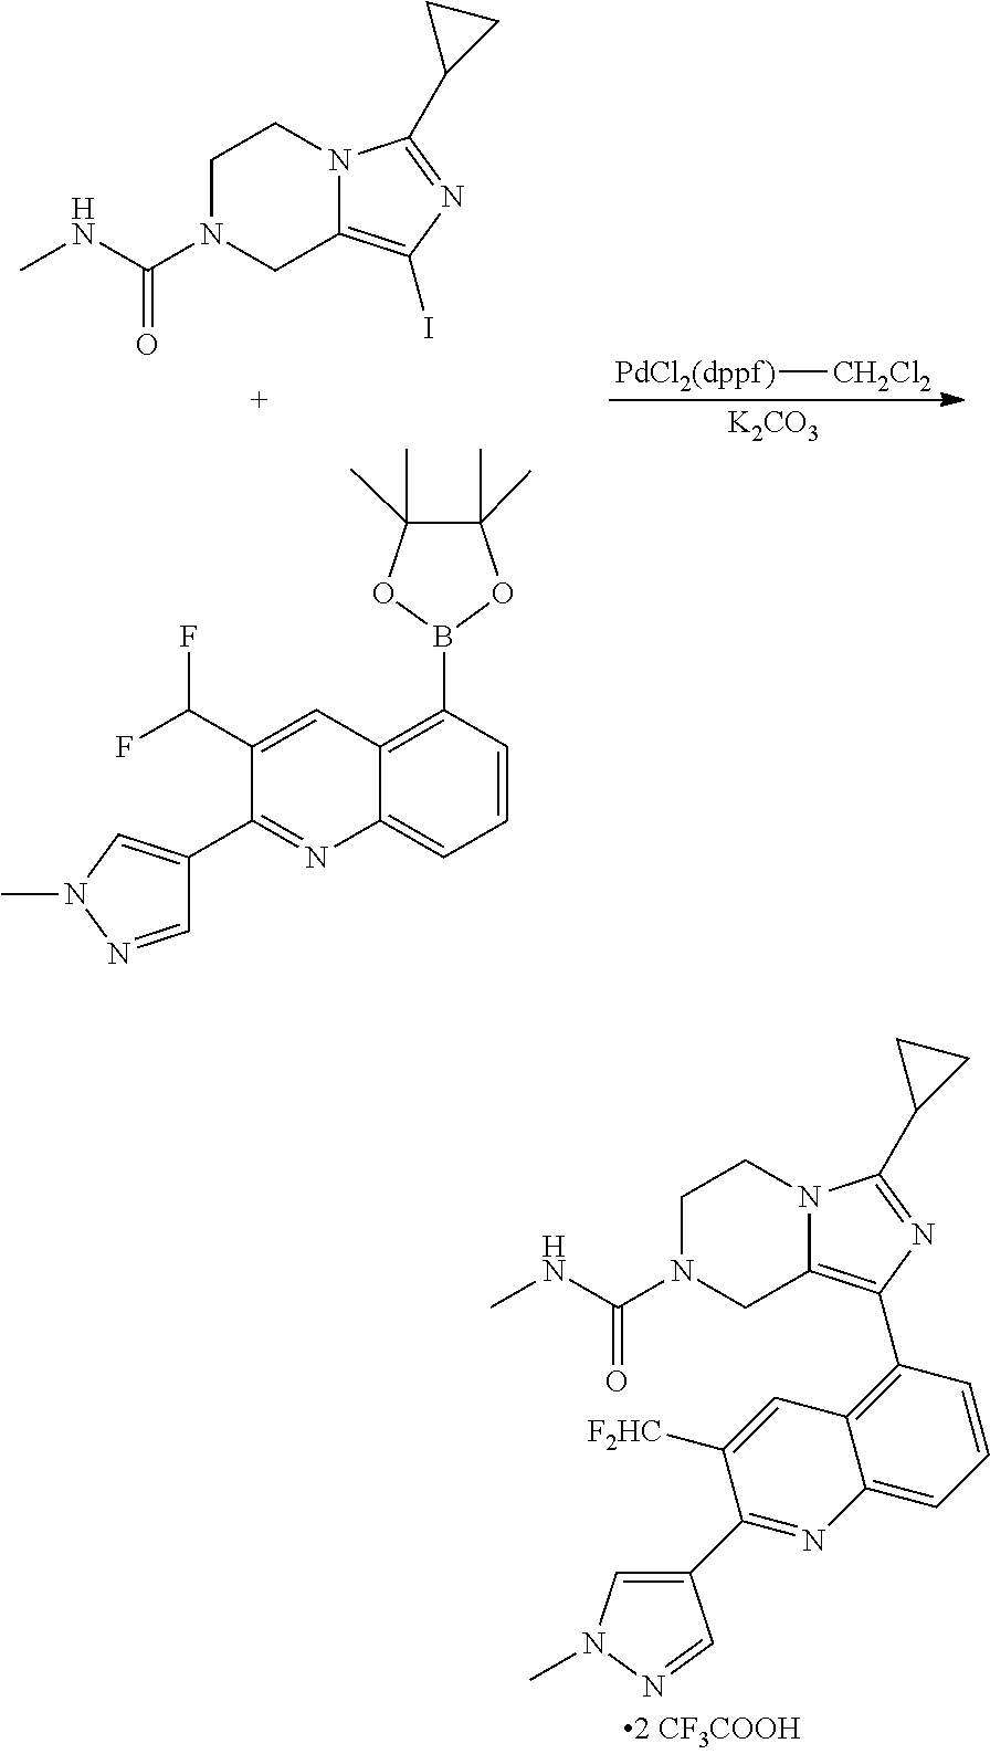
[PdCl2(dppf)][CH2Cl2].C12=C(I)N=C(C3CC3)N1CCN(C(NC)=O)C2.C12=CC=CC(B3OC(C)(C)C(C)(C)O3)=C1C=C(C(F)F)C(C1=CN(C)N=C1)=N2.[K2CO3].C12=C(C3=C4C(=CC=C3)N=C(C3=CN(C)N=C3)C([F2HC])=C4)N=C(C3CC3)N1CCN(C(NC)=O)C2
